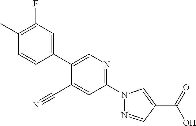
C1=CC(C)=C(F)C=C1C1=CN=C(N2N=CC(C(O)=O)=C2)C=C1C#N
